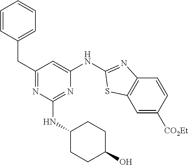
C1=CC(CC2=NC(NC3CCC(O)CC3)=NC(NC3=NC4=C(C=C([CO2Et])C=C4)S3)=C2)=CC=C1
